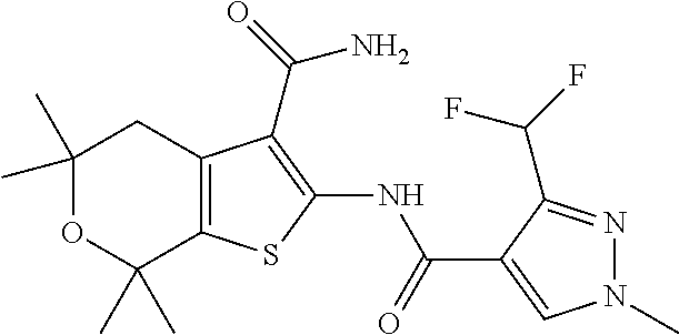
C1(C)(C)OC(C)(C)C2=C(C1)C(C(=O)N)=C(NC(C1=CN(C)N=C1C(F)F)=O)S2
